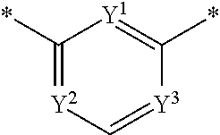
C1(*)=[Y2]C=[Y3]C(*)=[Y1]1
